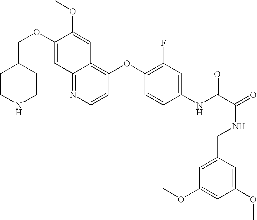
C12=NC=CC(OC3=C(F)C=C(NC(C(NCC4=CC(OC)=CC(OC)=C4)=O)=O)C=C3)=C1C=C(OC)C(OCC1CCNCC1)=C2
